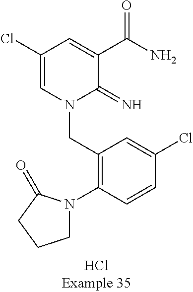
C(N1C(=N)C(C(N)=O)=CC(Cl)=C1)C1=C(N2CCCC2=O)C=CC(Cl)=C1
